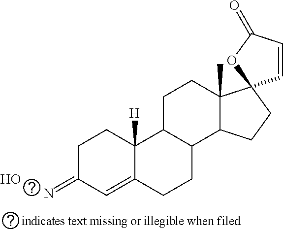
C1C(=N)C=C2C([H])(C1)C1C(CC2)C2C(C)(CC1)C1(CC2)C=CC(=O)O1.O
